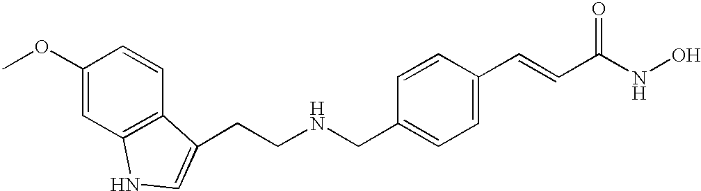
COC1=CC2=C(C=C1)C(CCNCC1=CC=C(C=CC(NO)=O)C=C1)=CN2
